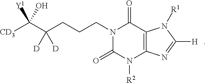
[CD3]C(C(CCCN1C(=O)N([R2])C2=C(C1=O)N([R1])C([H])=N2)([D])[D])([Y1])O
